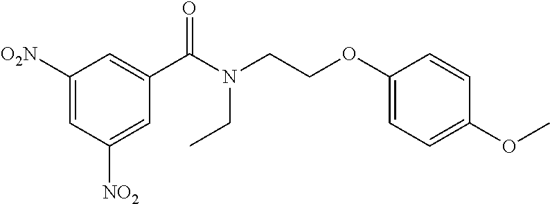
C1([O2N])=CC([NO2])=CC(C(N(CCOC2=CC=C(OC)C=C2)CC)=O)=C1
